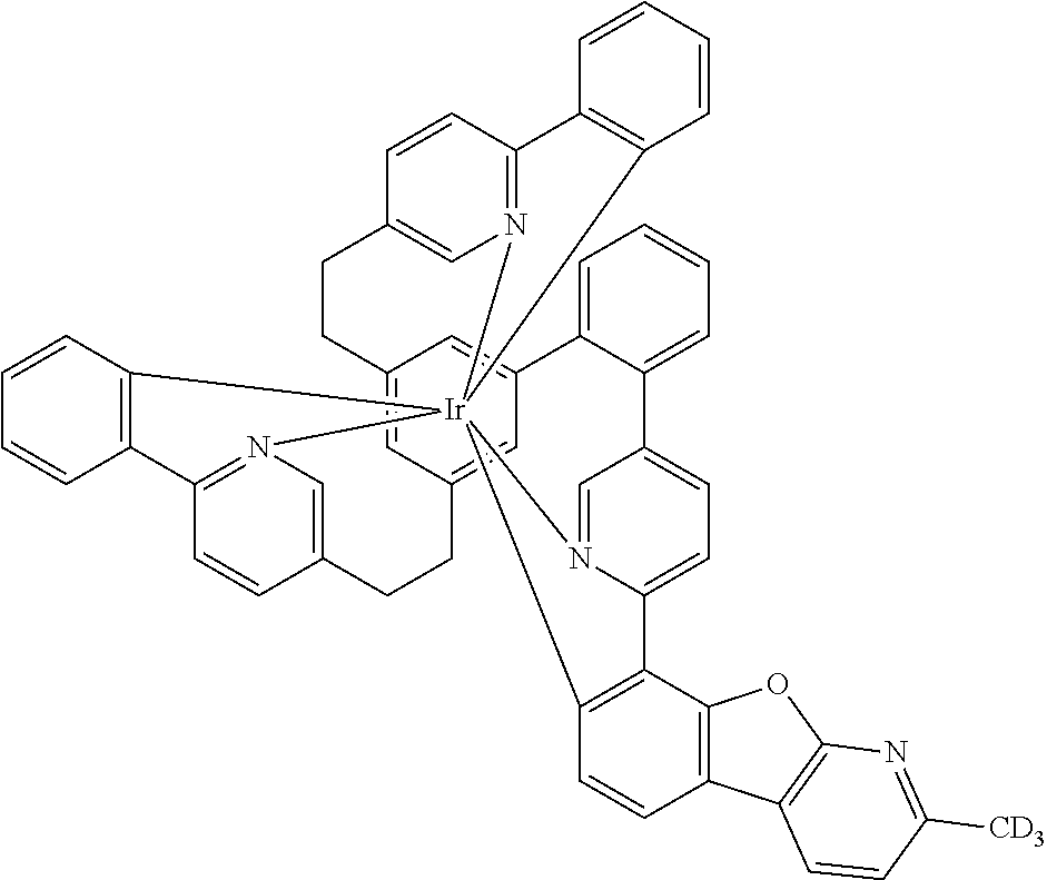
C12=CC3=CC(=C1)C1=CC=CC=C1C1=CC=C4N(=C1)[Ir]15(N6=C(C=CC(=C6)CC3)C3=C1C=CC=C3)(N1=C(C=CC(=C1)CC2)C1=C5C=CC=C1)C1=C4C2=C(C=C1)C1=C(O2)N=C([CD3])C=C1
